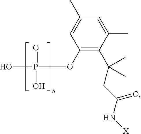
C1(OP(O)(=O)O)=C(C(C)(C)CC(N[X])=O)C(C)=CC(C)=C1
